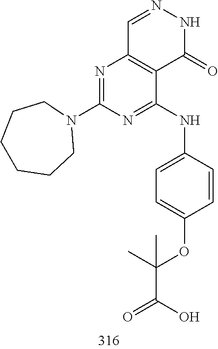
C1=NNC(=O)C2=C1N=C(N1CCCCCC1)N=C2NC1=CC=C(OC(C(O)=O)(C)C)C=C1
